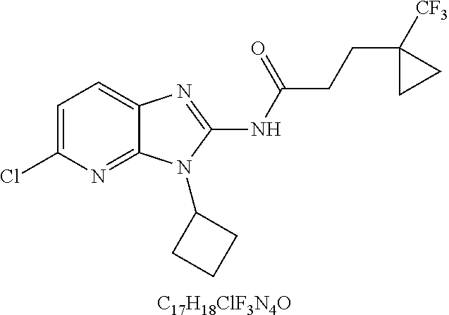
[C17H18ClF3N4O].C1=C(Cl)N=C2C(=C1)N=C(NC(CCC1([CF3])CC1)=O)N2C1CCC1
